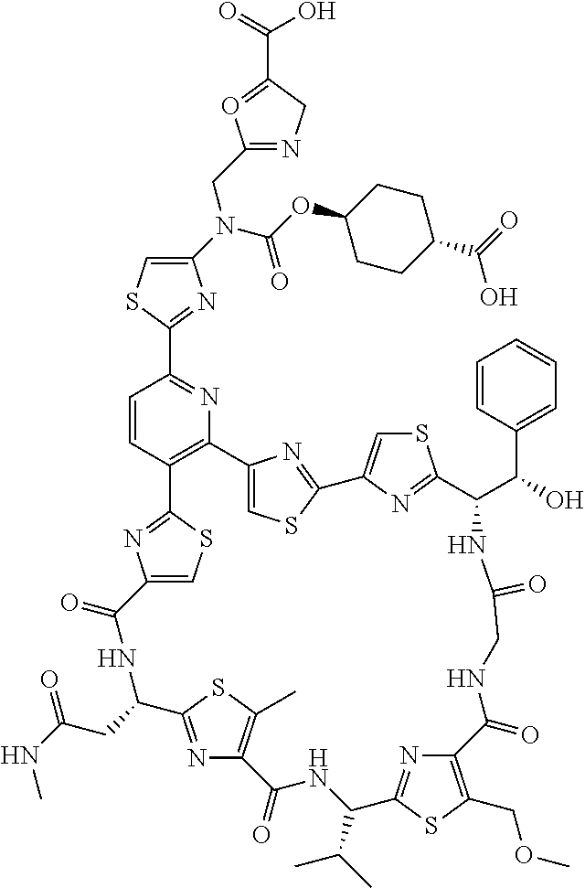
C1(N(C(=O)OC2CCC(C(O)=O)CC2)CC2=NCC(C(=O)O)=O2)=CSC(C2=NC3=C(C=C2)C2=NC(=CS2)C(=O)NC(CC(NC)=O)C2=NC(=C(C)S2)C(=O)NC(C(C)C)C2=NC(=C(COC)S2)C(=O)NCC(=O)NC(C(C2=CC=CC=C2)O)C2=NC(=CS2)C2=NC3=CS2)=N1
